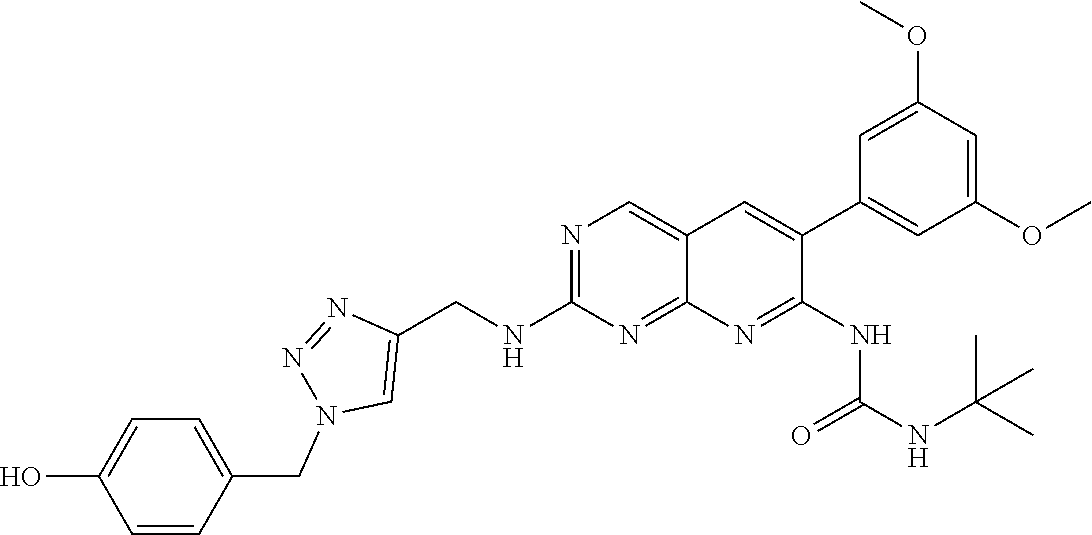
N1=C(NCC2=CN(CC3=CC=C(O)C=C3)N=N2)N=C2C(=C1)C=C(C1=CC(OC)=CC(OC)=C1)C(NC(=O)NC(C)(C)C)=N2
